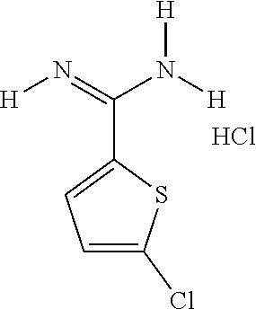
C1(Cl)=CC=C(C(=N[H])N([H])[H])S1.Cl
